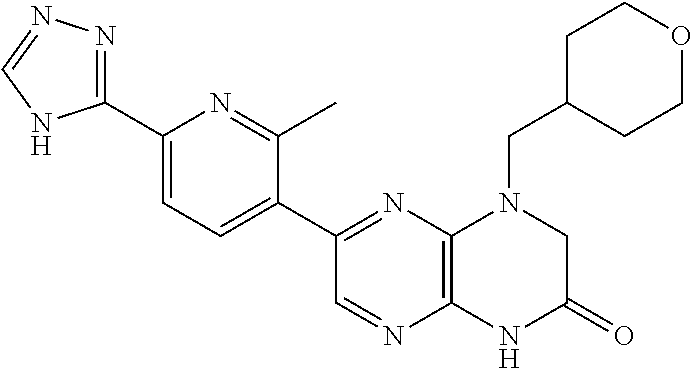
C1(C2=NC3=C(N=C2)NC(=O)CN3CC2CCOCC2)=CC=C(C2=NN=CN2)N=C1C
